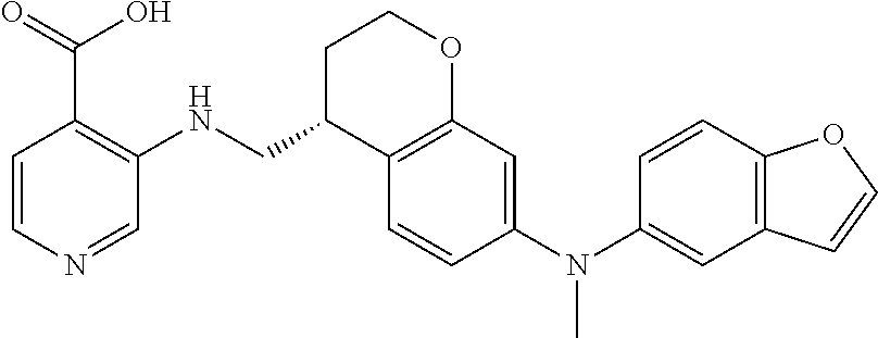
C1=CN=CC(NCC2C3=C(OCC2)C=C(N(C2=CC4=C(C=C2)OC=C4)C)C=C3)=C1C(=O)O
